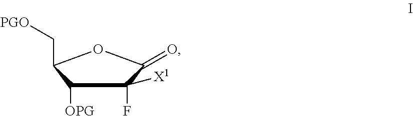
C1([OPG])C(F)([X1])C(=O)OC1C[PGO]
